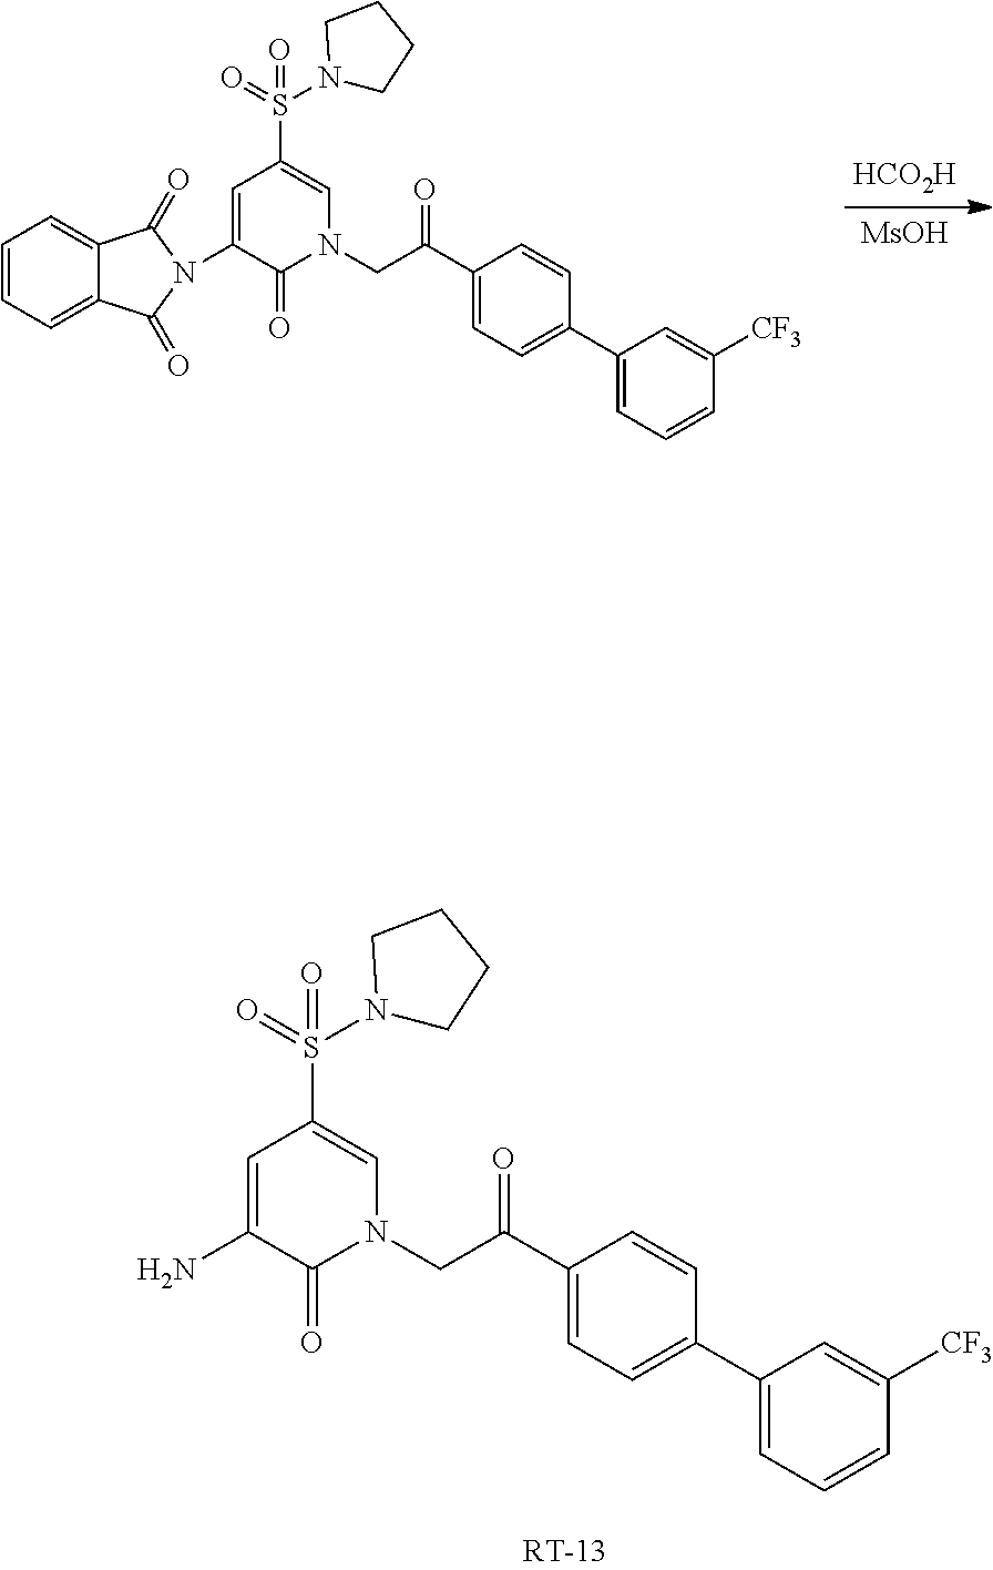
C1=C(N2C(=O)C3=CC=CC=C3C2=O)C(=O)N(CC(C2=CC=C(C3=CC=CC([CF3])=C3)C=C2)=O)C=C1S(=O)(=O)N1CCCC1.[HCO2H].[MsOH].C1=C(N)C(=O)N(CC(C2=CC=C(C3=CC=CC([CF3])=C3)C=C2)=O)C=C1S(=O)(=O)N1CCCC1
